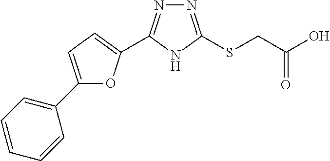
C1(C2=CC=C(C3=NN=C(SCC(=O)O)N3)O2)=CC=CC=C1
